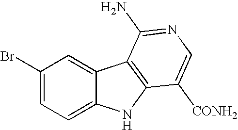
C1(Br)=CC=C2C(=C1)C1=C(N2)C([CONH2])=CN=C1N
